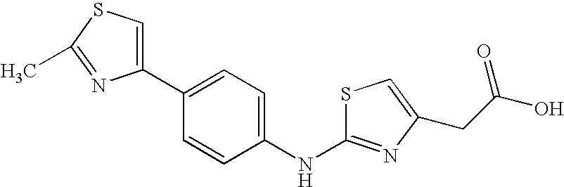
C1(C2=CSC(C)=N2)=CC=C(NC2=NC(CC(=O)O)=CS2)C=C1
